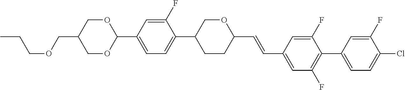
CCCOCC1COC(C2=CC=C(C3CCC(C=CC4=CC(F)=C(C5=CC=C(Cl)C(F)=C5)C(F)=C4)OC3)C(F)=C2)OC1
